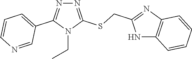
N1=C(SCC2=NC3=C(N2)C=CC=C3)N(CC)C(C2=CC=CN=C2)=N1
